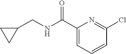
C1(C(NCC2CC2)=O)=CC=CC(Cl)=N1
